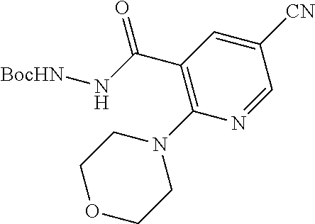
C(C1=C(N2CCOCC2)N=CC([CN])=C1)(N[BocHN])=O
